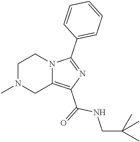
C1N(C)CC2=C(C(=O)NCC(C)(C)C)N=C(C3=CC=CC=C3)N2C1
